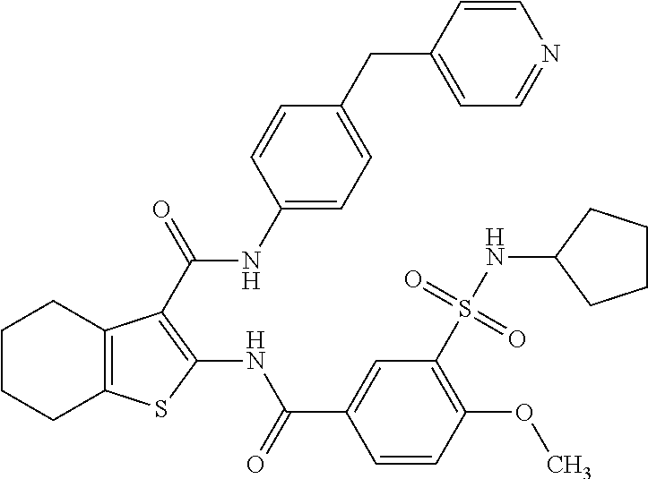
C1CCC2=C(C1)C(C(NC1=CC=C(CC3=CC=NC=C3)C=C1)=O)=C(NC(C1=CC(S(NC3CCCC3)(=O)=O)=C(OC)C=C1)=O)S2
